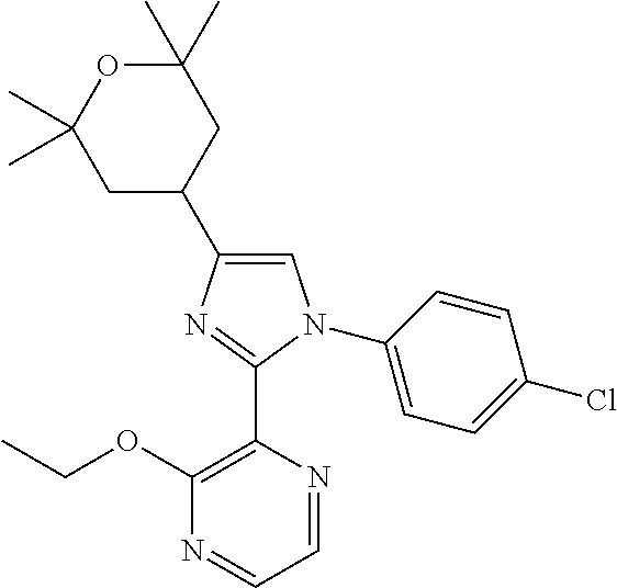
C1(C)(C)OC(C)(C)CC(C2=CN(C3=CC=C(Cl)C=C3)C(C3=C(OCC)N=CC=N3)=N2)C1
